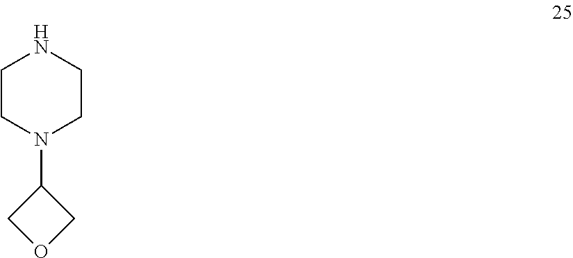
C1CN(C2COC2)CCN1
